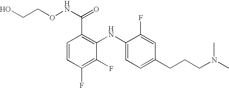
C1=CC(F)=C(F)C(NC2=CC=C(CCCN(C)C)C=C2F)=C1C(NOCCO)=O
